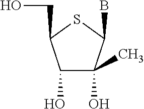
C1(O)C(C)(O)C(B)SC1CO
